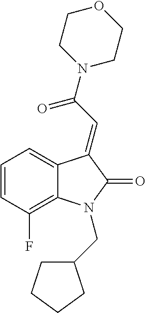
C1=C2C(=C(F)C=C1)N(CC1CCCC1)C(=O)C2=CC(=O)N1CCOCC1
